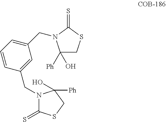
C1([Ph])(O)CSC(=S)N1CC1=CC=CC(CN2C(=S)SCC2([Ph])O)=C1
